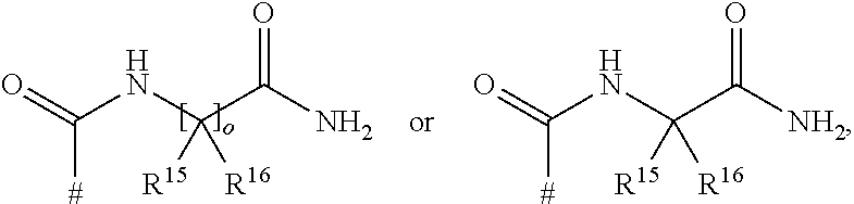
NC(=O)C(NC([#])=O)([R15])[R16].[NH2]C(=O)C(NC([#])=O)([R15])[R16]
